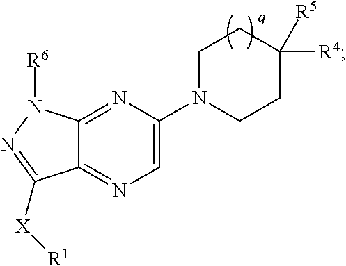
C1=C(N2CCC([R4])([R5])CC2)N=C2C(=N1)C([X][R1])=NN2[R6]
